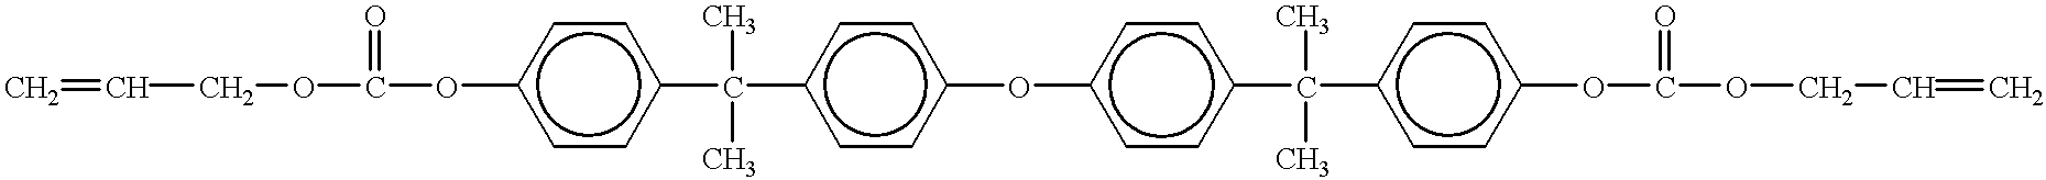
C=CCOC(Oc1ccc(C(c2ccc(Oc3ccc(C(c4ccc(OC(OCC=C)=O)cc4)(C)C)cc3)cc2)(C)C)cc1)=O
